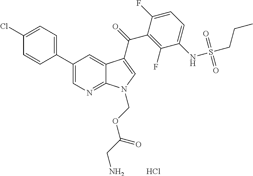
C12=NC=C(C3=CC=C(Cl)C=C3)C=C1C(C(=O)C1=C(F)C(NS(CCC)(=O)=O)=CC=C1F)=CN2COC(CN)=O.Cl
